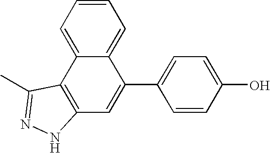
C1=CC(C2=CC3=C(C4=CC=CC=C24)C(C)=NN3)=CC=C1O
